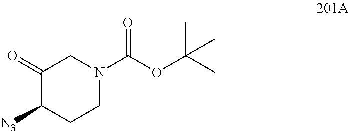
C1(=O)C([N3])CCN(C(OC(C)(C)C)=O)C1
